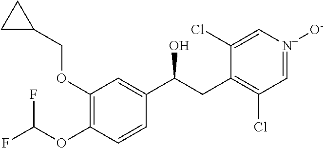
C1(OCC2CC2)=C(OC(F)F)C=CC(C(CC2=C(Cl)C=[N+]([O-])C=C2Cl)O)=C1
